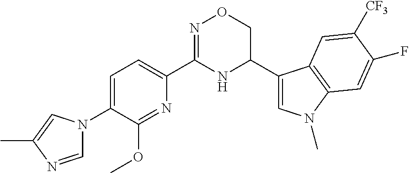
C1=C(N2C=NC(C)=C2)C(OC)=NC(C2=NOCC(C3=CN(C)C4=C3C=C([CF3])C(F)=C4)N2)=C1
